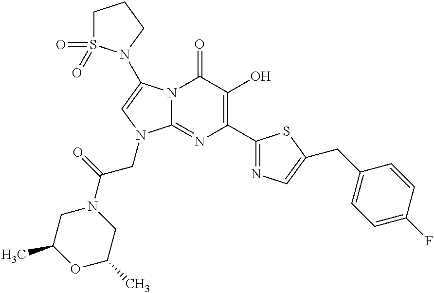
N12C(=NC(C3=NC=C(CC4=CC=C(F)C=C4)S3)=C(O)C1=O)N(CC(N1CC(C)OC(C)C1)=O)C=C2N1S(=O)(=O)CCC1
